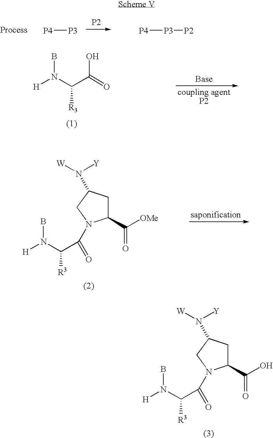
[P2].[P4][P3].[P4][P3][P2].[H]N(C(C(=O)O)[R3])B.C1(C(O)=O)CC(N([Y])[W])CN1C(=O)C(N([H])B)[R3].C1(C([OMe])=O)CC(N([Y])[W])CN1C(=O)C(N([H])B)[R3]
